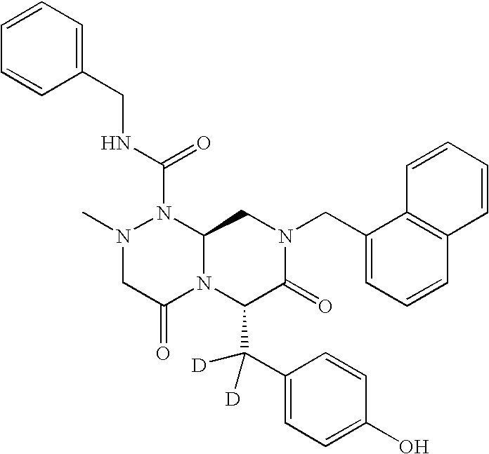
N(C(N1N(C)CC(=O)N2C1CN(CC1=CC=CC3=C1C=CC=C3)C(=O)C2C(C1=CC=C(O)C=C1)([D])[D])=O)CC1=CC=CC=C1
